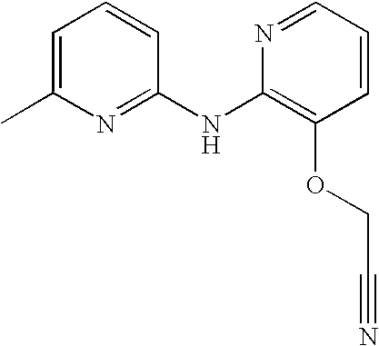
N1=C(NC2=C(OCC#N)C=CC=N2)C=CC=C1C
